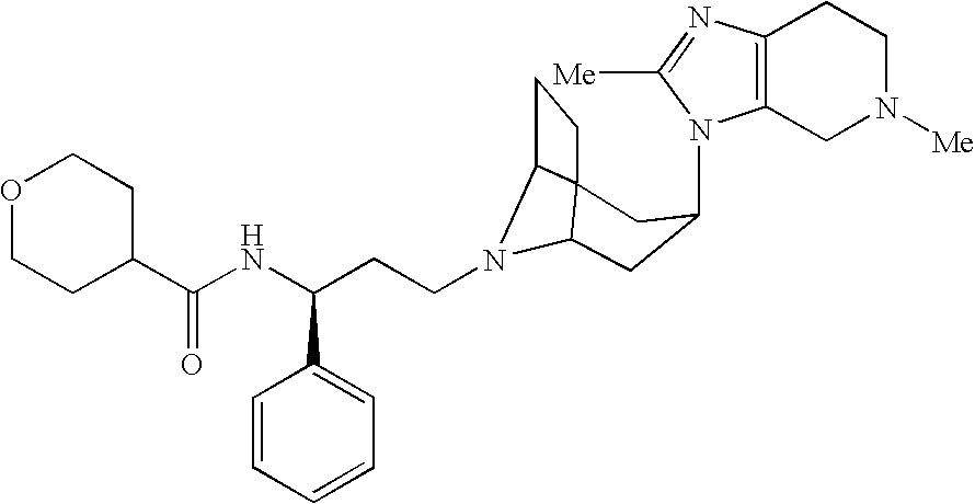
N1(C2CC3N(CCC(NC(C4CCOCC4)=O)C4=CC=CC=C4)C4C3(CC4)C2)C2=C(N=C1[Me])CCN([Me])C2
